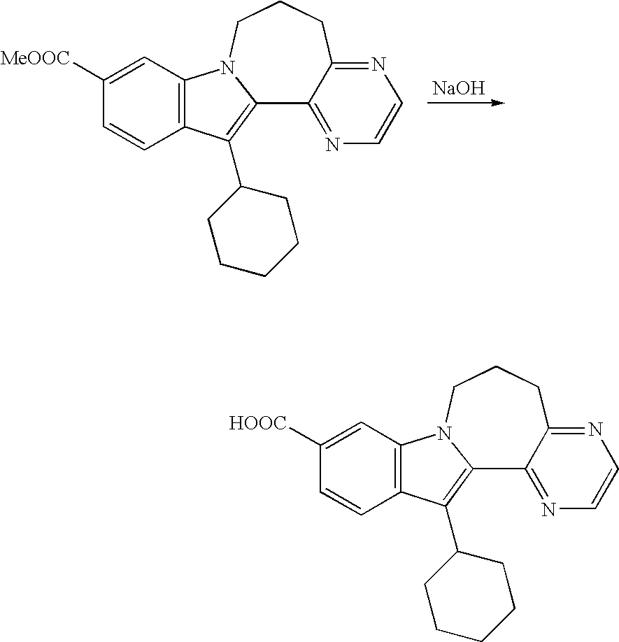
C12=NC=CN=C1CCCN1C3=C(C(C4CCCCC4)=C21)C=CC([MeOOC])=C3.[NaOH].C12=NC=CN=C1CCCN1C3=C(C(C4CCCCC4)=C21)C=CC([HOOC])=C3
